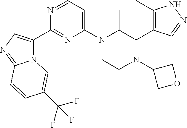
N12C(C3=NC(N4CCN(C5COC5)C(C5=C(C)NN=C5)C4C)=CC=N3)=CN=C1C=CC(C(F)(F)F)=C2
